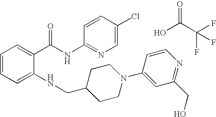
C1=CC=C(NCC2CCN(C3=CC(CO)=NC=C3)CC2)C(C(NC2=NC=C(Cl)C=C2)=O)=C1.OC(C(F)(F)F)=O
